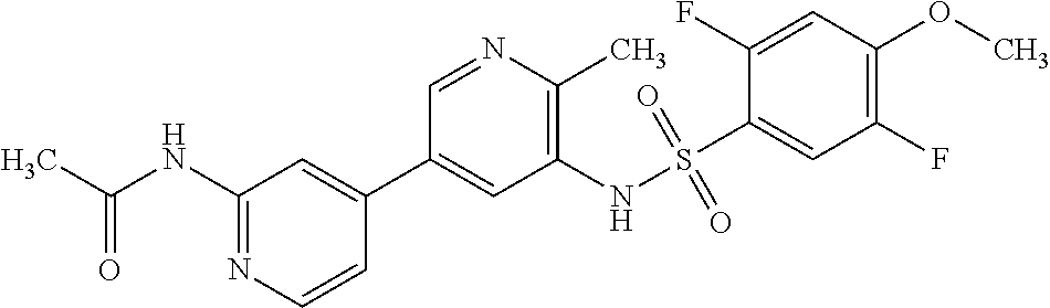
CC(NC1=NC=CC(C2=CC(NS(C3=CC(F)=C(OC)C=C3F)(=O)=O)=C(C)N=C2)=C1)=O
